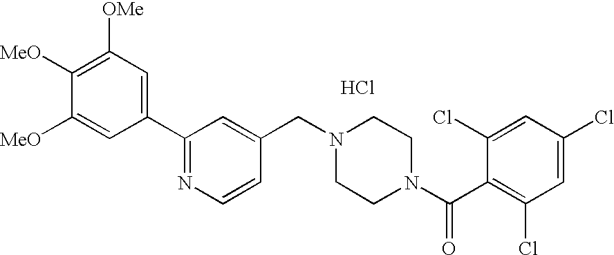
C1(C2=NC=CC(CN3CCN(C(C4=C(Cl)C=C(Cl)C=C4Cl)=O)CC3)=C2)=CC([OMe])=C([MeO])C([MeO])=C1.Cl
